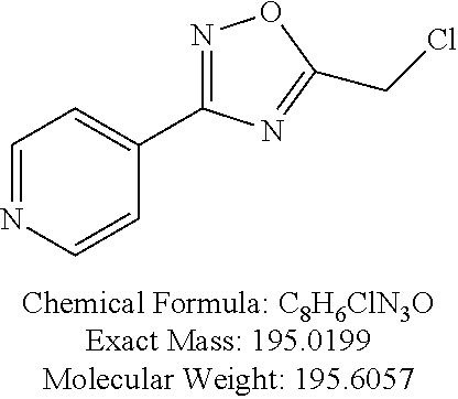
C1=NC=CC(C2=NOC(CCl)=N2)=C1
